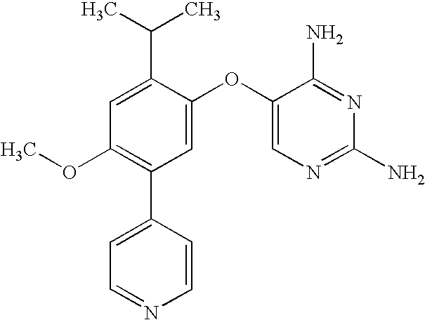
C1=C(C(C)C)C(OC2=CN=C(N)N=C2N)=CC(C2=CC=NC=C2)=C1OC
